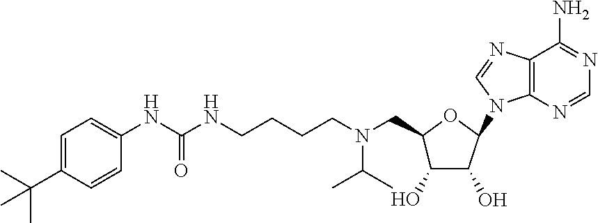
C(N(CC1C(O)C(O)C(N2C3=C(C(N)=NC=N3)N=C2)O1)CCCCNC(=O)NC1=CC=C(C(C)(C)C)C=C1)(C)C
